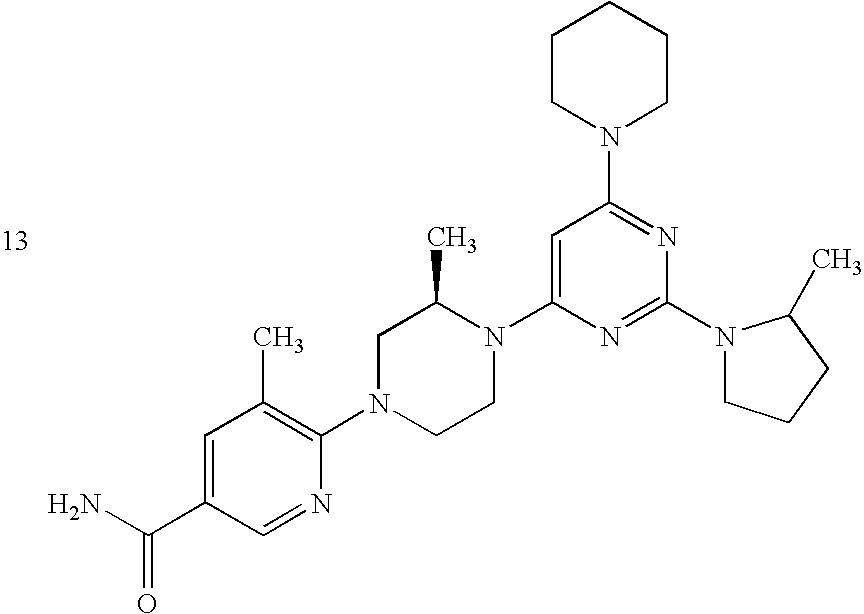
C1=C(C(N)=O)C=NC(N2CCN(C3=CC(N4CCCCC4)=NC(N4CCCC4C)=N3)C(C)C2)=C1C
